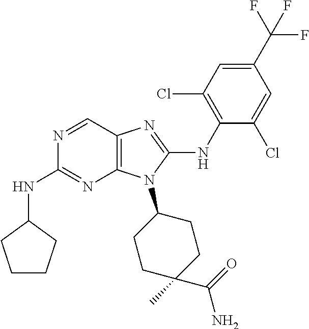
N1=CC2=C(N=C1NC1CCCC1)N(C1CCC(C)(C(=O)N)CC1)C(NC1=C(Cl)C=C(C(F)(F)F)C=C1Cl)=N2
